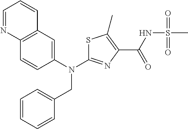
C12=C(C=C(N(CC3=CC=CC=C3)C3=NC(C(=O)NS(C)(=O)=O)=C(C)S3)C=C1)C=CC=N2
